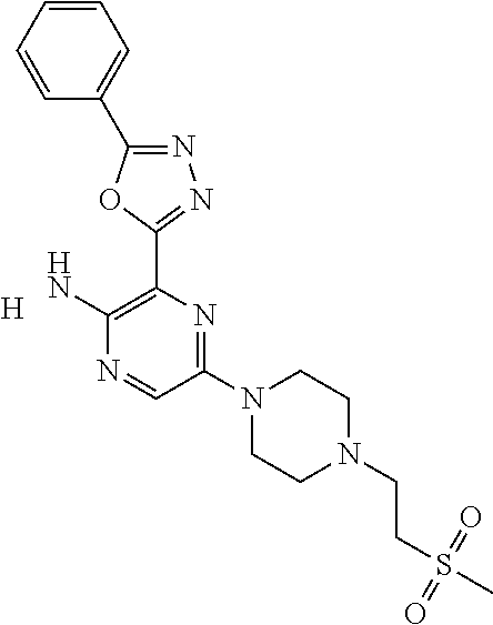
[H].C1(N2CCN(CCS(C)(=O)=O)CC2)=NC(C2=NN=C(C3=CC=CC=C3)O2)=C(N)N=C1
